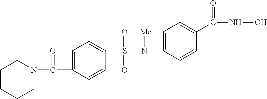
C1CCCN(C(=O)C2=CC=C(S(=O)(=O)N([Me])C3=CC=C(C(NO)=O)C=C3)C=C2)C1
